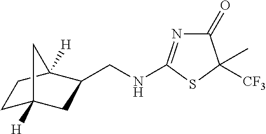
N(CC1CC2([H])CCC1([H])C2)C1=NC(=O)C(C)([CF3])S1
